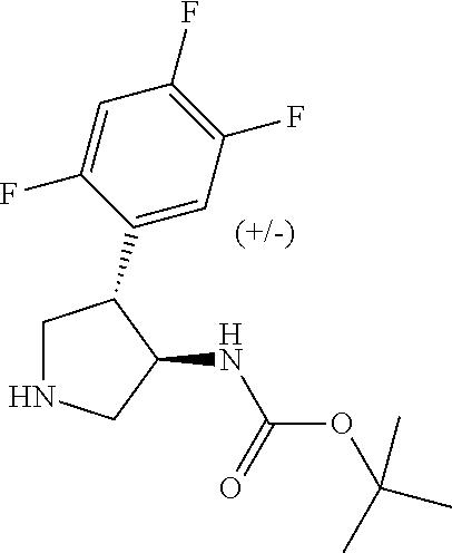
C1NCC(NC(=O)OC(C)(C)C)C1C1=CC(F)=C(F)C=C1F
